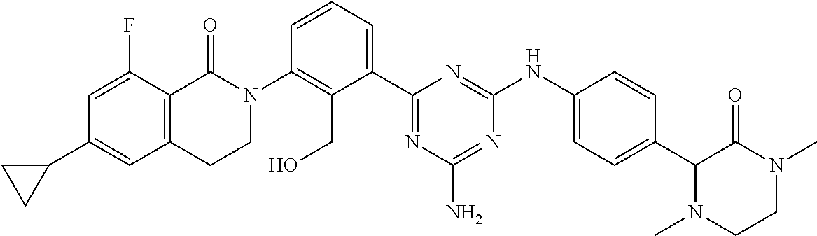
N1(C2=C(CO)C(C3=NC(N)=NC(NC4=CC=C(C5N(C)CCN(C)C5=O)C=C4)=N3)=CC=C2)C(=O)C2=C(C=C(C3CC3)C=C2F)CC1
